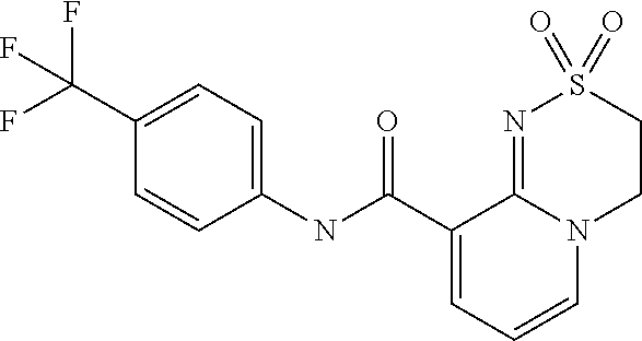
C1(C(F)(F)F)=CC=C(NC(C2=CC=CN3C2=NS(=O)(=O)CC3)=O)C=C1
